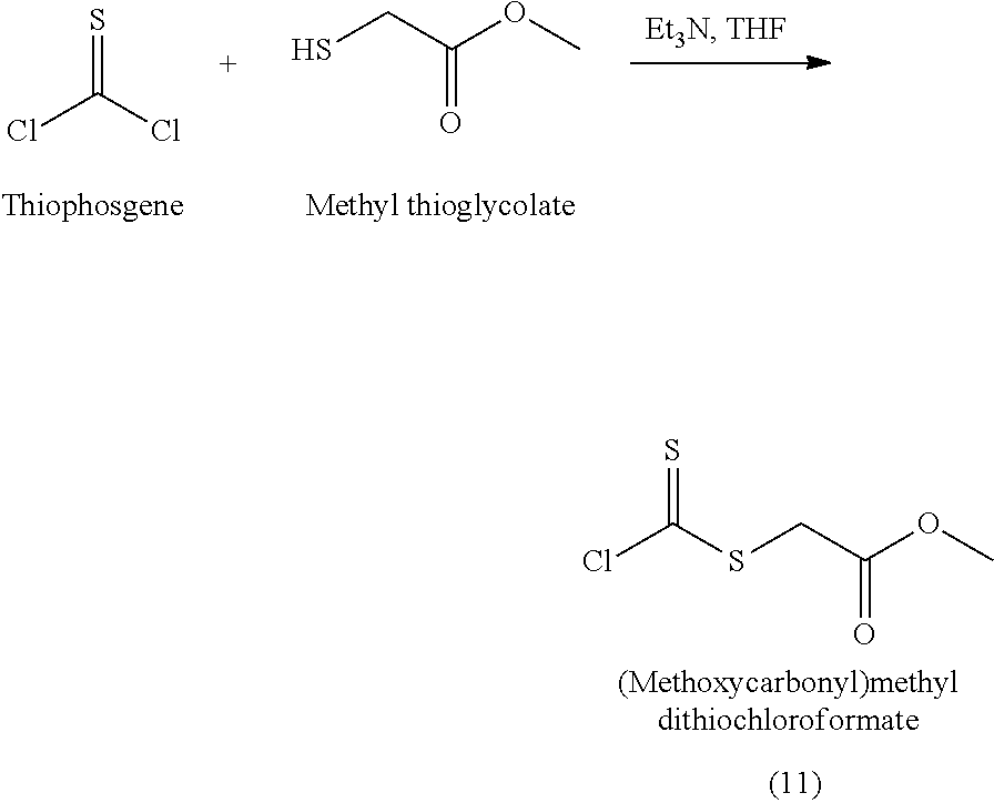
ClC(Cl)=S.SCC(OC)=O.S(CC(OC)=O)C(=S)Cl
